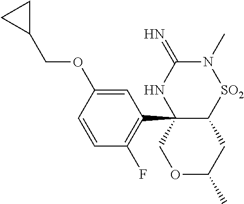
C(C1CC1)OC1=CC(C23C([SO2]N(C)C(=N)N2)CC(C)OC3)=C(F)C=C1
